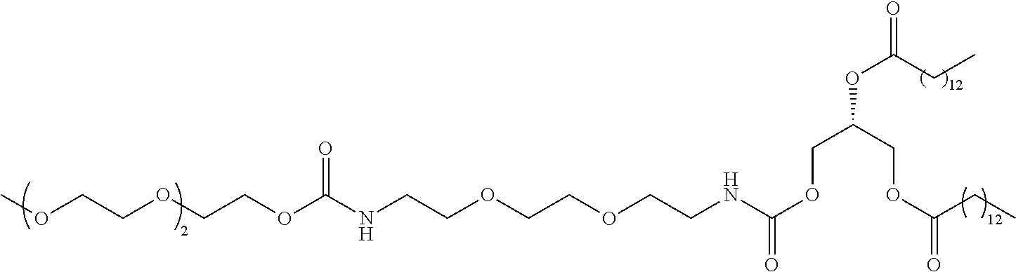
COCCOCCOC(NCCOCCOCCNC(OCC(OC(CC)=O)COC(=O)CC)=O)=O
